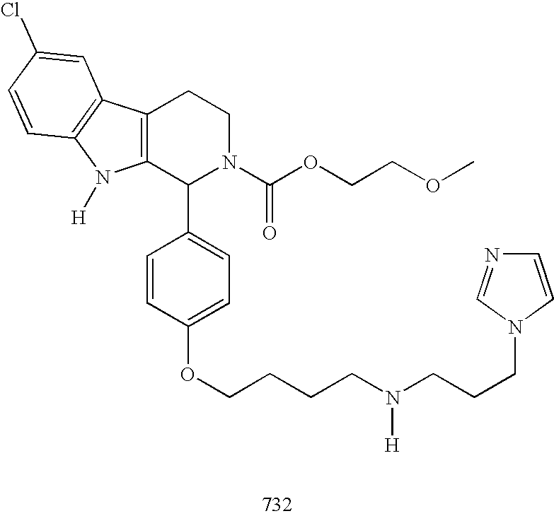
C12=C(C(C3=CC=C(OCCCCN(CCCN4C=CN=C4)[H])C=C3)N(C(OCCOC)=O)CC1)N([H])C1=C2C=C(Cl)C=C1
